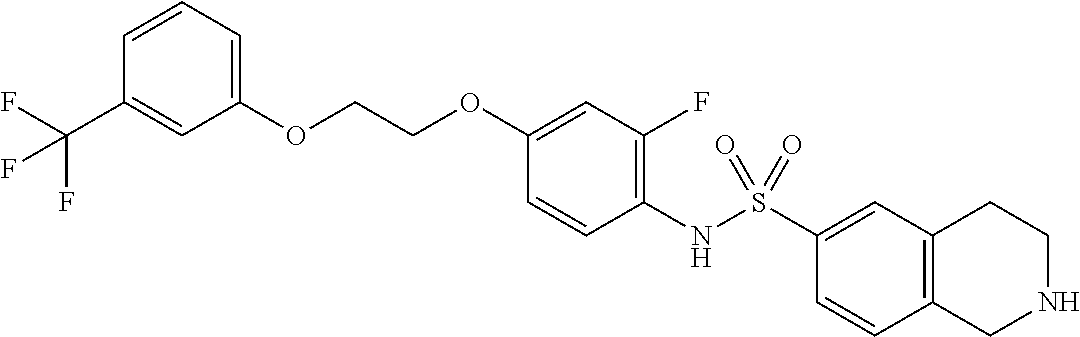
C1(NS(C2=CC3=C(C=C2)CNCC3)(=O)=O)=C(F)C=C(OCCOC2=CC=CC(C(F)(F)F)=C2)C=C1
